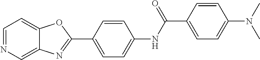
C1=NC=C2C(=C1)OC(C1=CC=C(NC(C3=CC=C(N(C)C)C=C3)=O)C=C1)=N2
